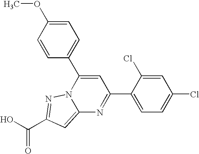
O=C(O)C1=NN2C(=C1)N=C(C1=CC=C(Cl)C=C1Cl)C=C2C1=CC=C(OC)C=C1
